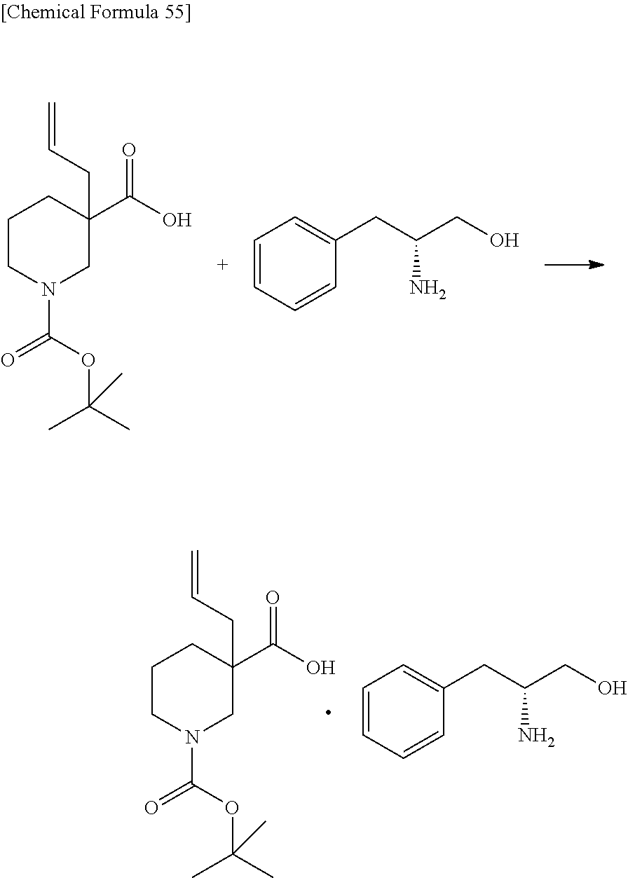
C1CN(C(=O)OC(C)(C)C)CC(CC=C)(C(O)=O)C1.C1=CC=CC(CC(CO)N)=C1.C1CN(C(=O)OC(C)(C)C)CC(CC=C)(C(O)=O)C1.C1=CC=CC(CC(CO)N)=C1
